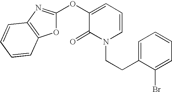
C1(=O)N(CCC2=CC=CC=C2Br)C=CC=C1OC1=NC2=C(O1)C=CC=C2
